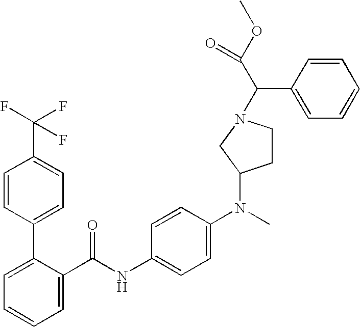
C1=C(C(NC2=CC=C(N(C)C3CCN(C(C(OC)=O)C4=CC=CC=C4)C3)C=C2)=O)C(C2=CC=C(C(F)(F)F)C=C2)=CC=C1
